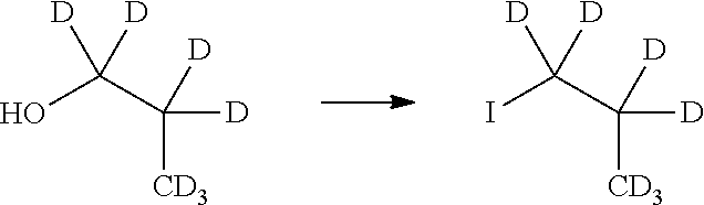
IC(C([CD3])([D])[D])([D])[D].OC(C([CD3])([D])[D])([D])[D]
